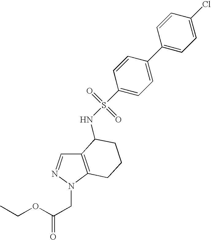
C1(C2=CC=C(S(=O)(=O)NC3C4=C(N(CC(OCC)=O)N=C4)CCC3)C=C2)=CC=C(Cl)C=C1
